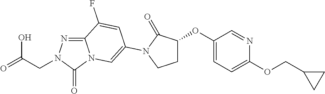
C12=NN(CC(=O)O)C(=O)N1C=C(N1C(=O)C(OC3=CC=C(OCC4CC4)N=C3)CC1)C=C2F
